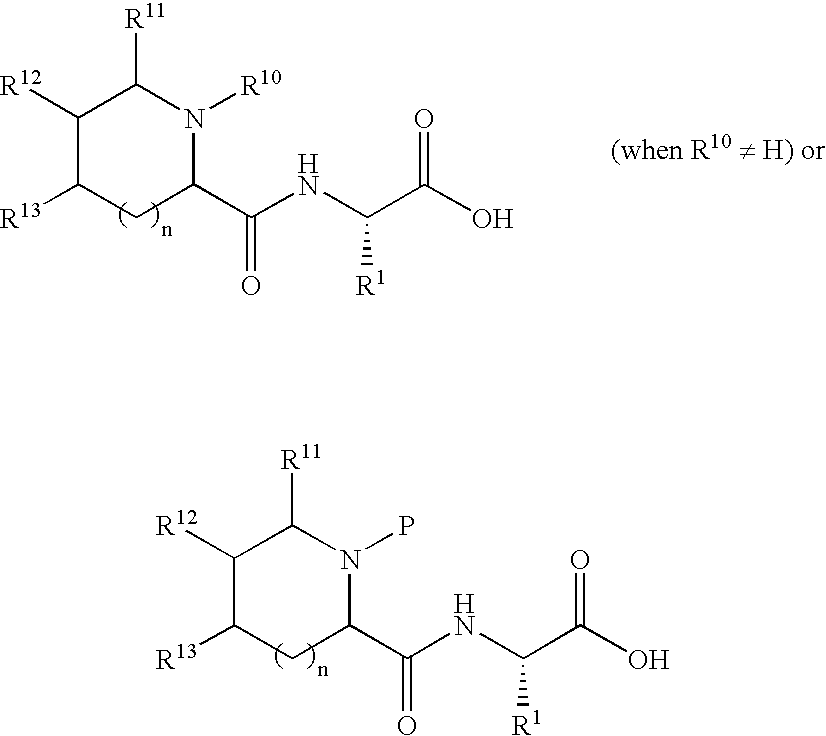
C1([R12])C([R13])CC(C(NC(C(O)=O)[R1])=O)N(P)C1[R11].C1([R12])C([R13])CC(C(NC(C(O)=O)[R1])=O)N([R10])C1[R11]
